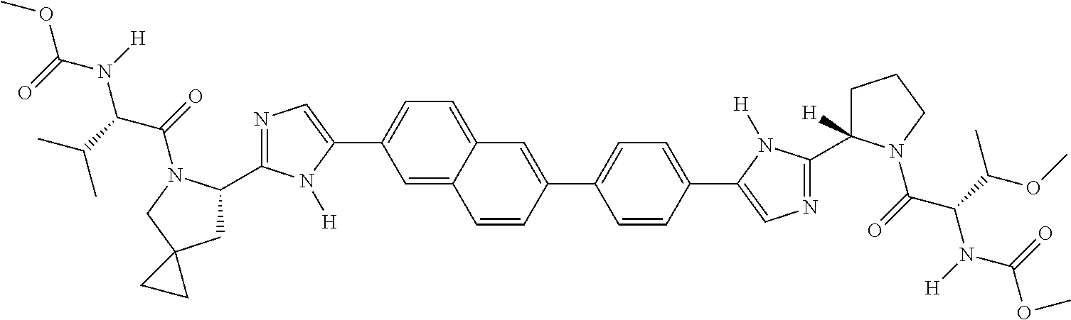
COC(N([H])C(C(C)C)C(=O)N1C(C2=NC=C(C3=CC=C4C(=C3)C=CC(C3=CC=C(C5=CN=C(C6([H])CCCN6C(=O)C(C(OC)C)N([H])C(=O)OC)N5[H])C=C3)=C4)N2[H])CC2(C1)CC2)=O
